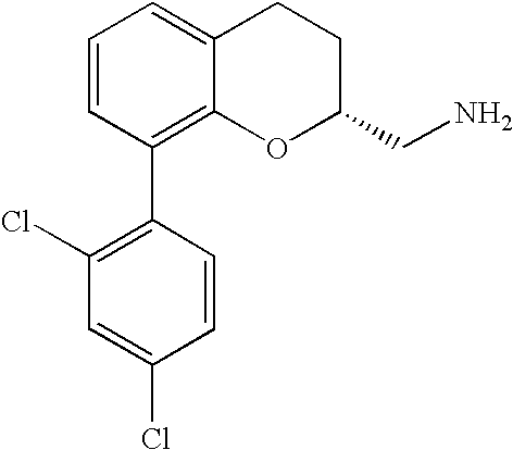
C1=CC(C2=C(Cl)C=C(Cl)C=C2)=C2C(=C1)CCC(CN)O2
